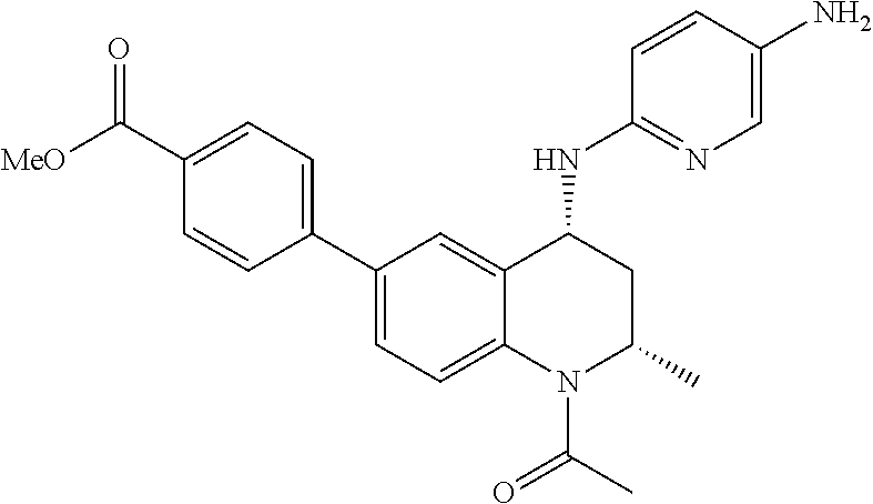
C1(C2=CC=C(C([MeO])=O)C=C2)=CC=C2C(=C1)C(NC1=NC=C(N)C=C1)CC(C)N2C(C)=O
